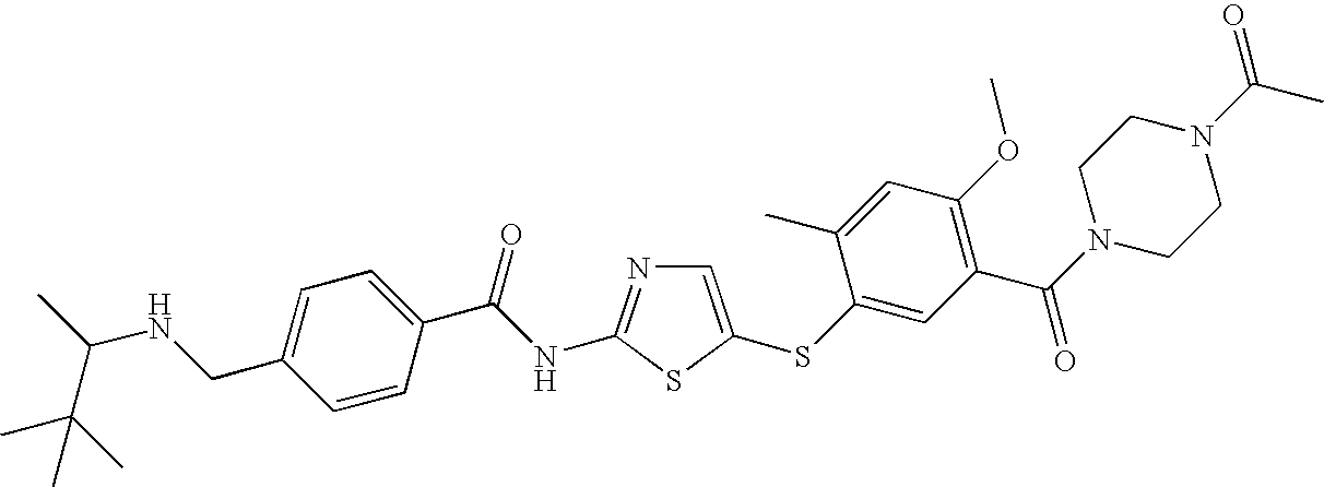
C1=C(SC2=CC(C(N3CCN(C(C)=O)CC3)=O)=C(OC)C=C2C)SC(NC(C2=CC=C(CNC(C)C(C)(C)C)C=C2)=O)=N1
